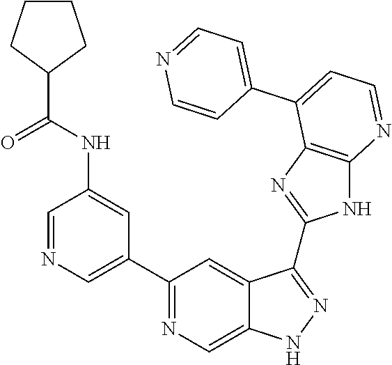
C1=NC=C(C2=NC=C3C(=C2)C(C2=NC4=C(N2)N=CC=C4C2=CC=NC=C2)=NN3)C=C1NC(C1CCCC1)=O
